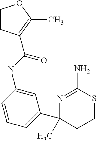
C1=CC(C(NC2=CC(C3(C)CCSC(N)=N3)=CC=C2)=O)=C(C)O1
